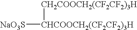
[CHCOOCH2(CF2CF2)3H]([NaO3S])[CH2COOCH2(CF2CF2)3H]
